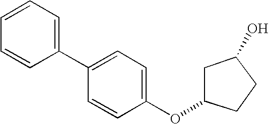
OC1CC(OC2=CC=C(C3=CC=CC=C3)C=C2)CC1
